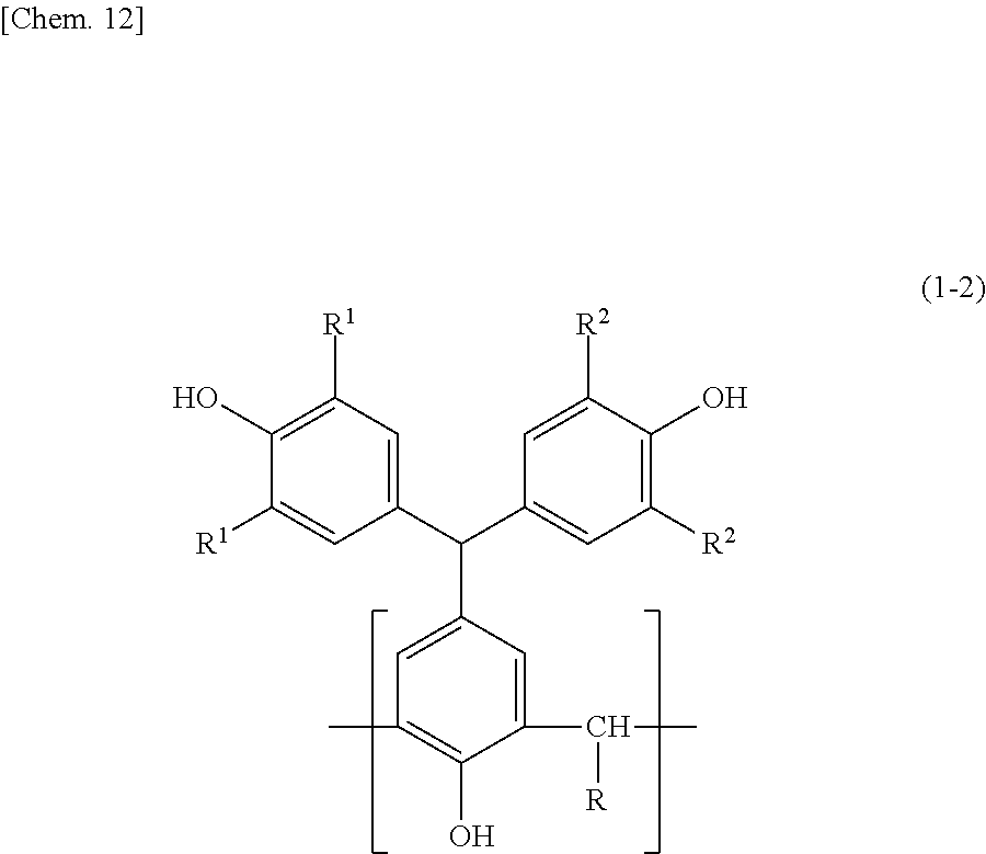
C1(C(C2=CC([R2])=C(O)C([R2])=C2)C2=CC(C)=C(O)C(C(C)[R])=C2)=CC([R1])=C(O)C([R1])=C1
